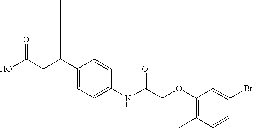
C1(C(CC(=O)O)C#CC)=CC=C(NC(C(OC2=C(C)C=CC(Br)=C2)C)=O)C=C1
